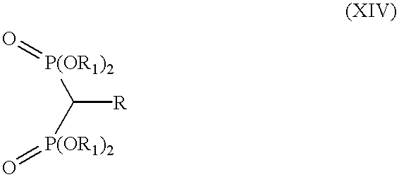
O=[P(OR1)2]C([P(OR1)2]=O)[R]
